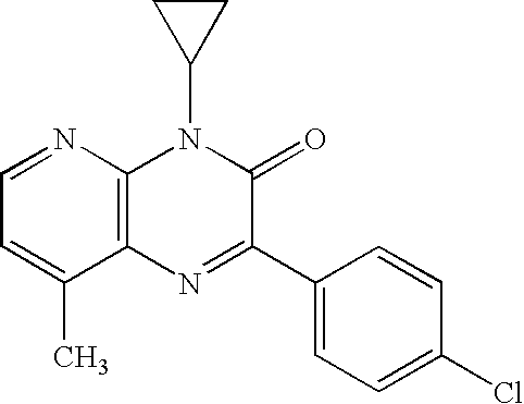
C1=NC2=C(C(C)=C1)N=C(C1=CC=C(Cl)C=C1)C(=O)N2C1CC1
